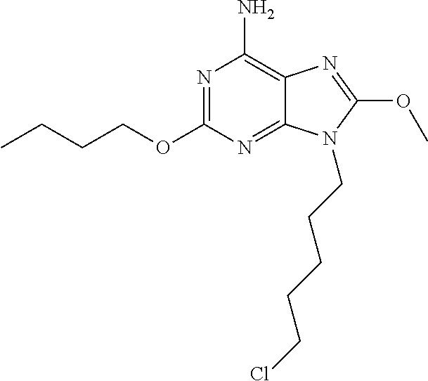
N1=C(OCCCC)N=C2C(=C1N)N=C(OC)N2CCCCCCl
